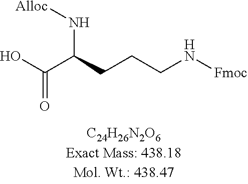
C(=O)(O)C(CCCN[Fmoc])N[Alloc]
